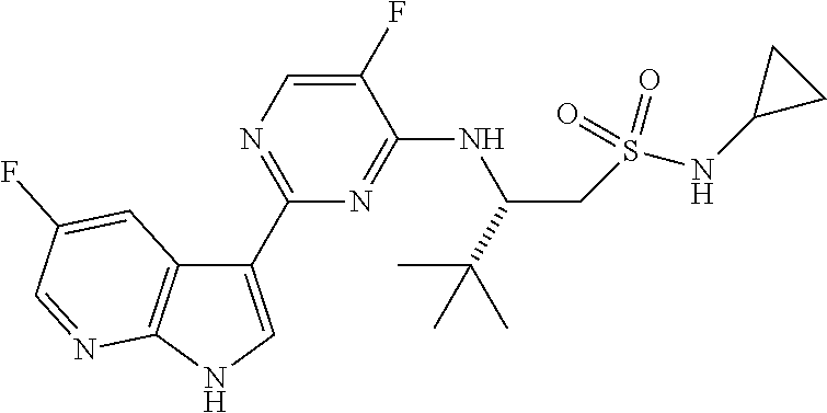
C1(C2=NC=C(F)C(NC(CS(NC3CC3)(=O)=O)C(C)(C)C)=N2)=CNC2=C1C=C(F)C=N2
